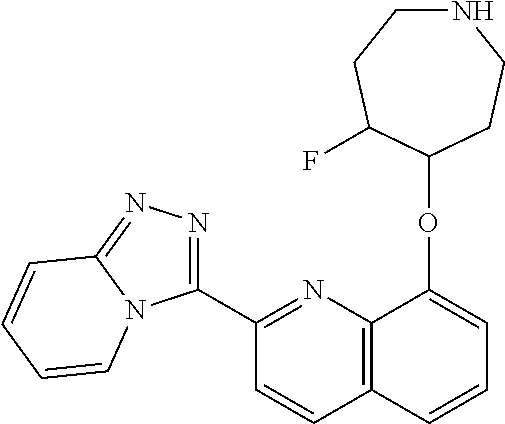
C1(C2=NN=C3N2C=CC=C3)=NC2=C(C=C1)C=CC=C2OC1CCNCCC1F
